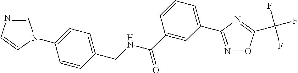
N1=C(C2=CC=CC(C(=O)NCC3=CC=C(N4C=NC=C4)C=C3)=C2)N=C(C(F)(F)F)O1
